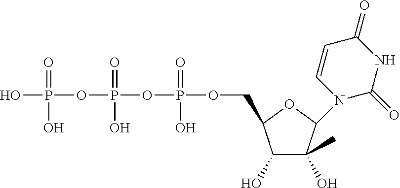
OP(=O)(OP(=O)(O)OP(=O)(O)OCC1C(O)C(O)(C)C(N2C(=O)NC(=O)C=C2)O1)O
